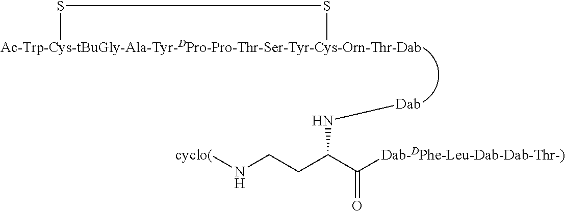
S(C)SC.N(C(CCN[cyclo(])C([Dab-DPhe-Leu-Dab-Dab-Thr-)])=O)[Dab]
